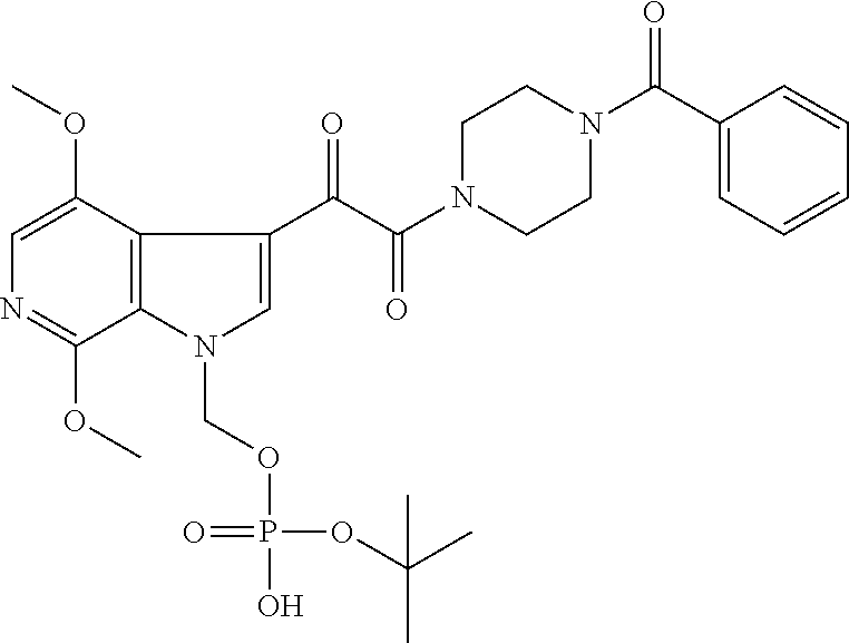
C1=C(OC)C2=C(C(OC)=N1)N(COP(O)(OC(C)(C)C)=O)C=C2C(=O)C(N1CCN(C(C2=CC=CC=C2)=O)CC1)=O
